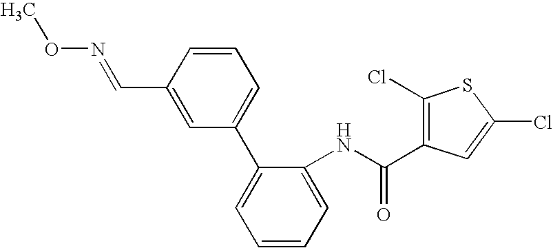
C1=CC(C=NOC)=CC(C2=CC=CC=C2NC(C2=C(Cl)SC(Cl)=C2)=O)=C1
